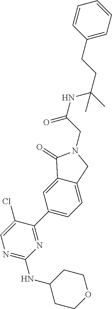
N(C1CCOCC1)C1=NC=C(Cl)C(C2=CC=C3C(=C2)C(=O)N(CC(NC(CCC2=CC=CC=C2)(C)C)=O)C3)=N1
